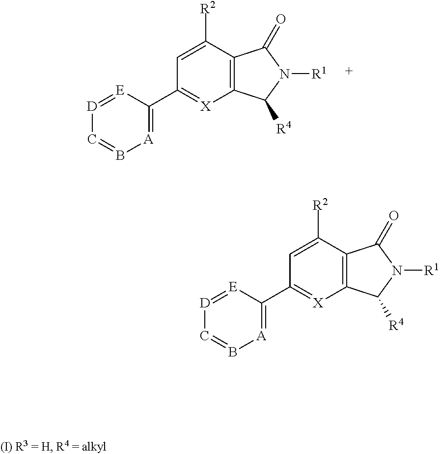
C1=C([R2])C2=C([X]=C1C1=[A]B=C[D]=[E]1)C([R4])N([R1])C2=O.C1=C([R2])C2=C([X]=C1C1=[A]B=C[D]=[E]1)C([R4])N([R1])C2=O
